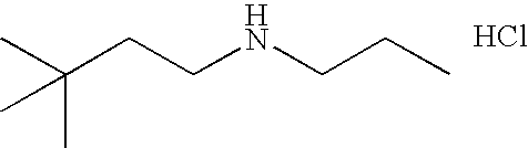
C(CCNCCC)(C)(C)C.Cl
